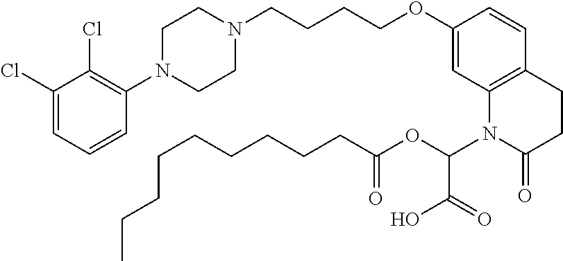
C1(Cl)=CC=CC(N2CCN(CCCCOC3=CC4=C(C=C3)CCC(=O)N4C(C(O)=O)OC(=O)CCCCCCCCC)CC2)=C1Cl
